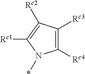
C1([Rc4])=C([Rc3])C([Rc2])=C([Rc1])N1*
